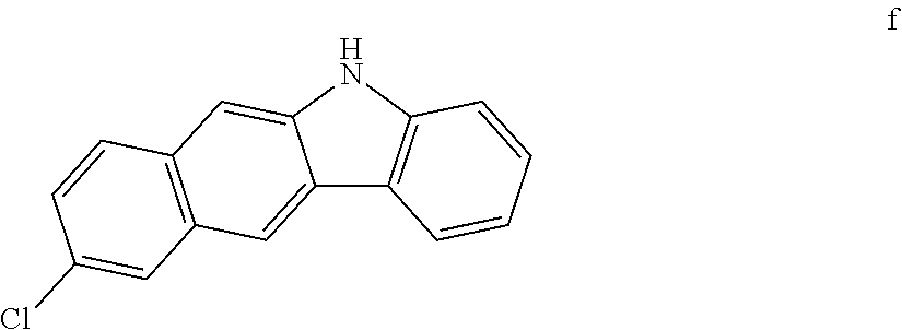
C12=CC3=C(C=C1NC1=C2C=CC=C1)C=CC(Cl)=C3
